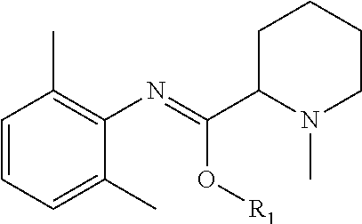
C1=CC(C)=C(N=C(C2N(C)CCCC2)O[R1])C(C)=C1
